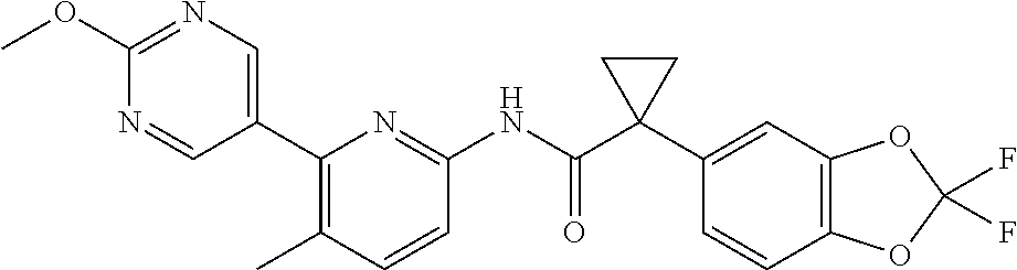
C1(C2=CN=C(OC)N=C2)=C(C)C=CC(NC(C2(C3=CC4=C(C=C3)OC(F)(F)O4)CC2)=O)=N1
